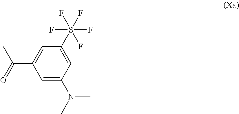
C1(N(C)C)=CC(C(=O)C)=CC(S(F)(F)(F)(F)F)=C1
